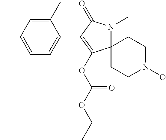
C1(C)=CC(C)=CC=C1C1=C(OC(OCC)=O)C2(N(C)C1=O)CCN(OC)CC2
